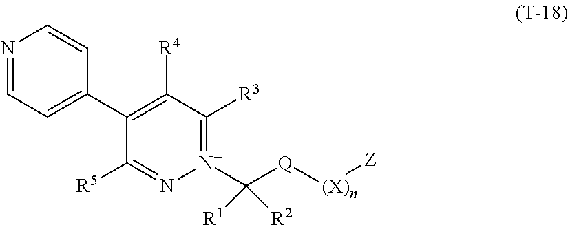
N1=CC=C(C2=C([R4])C([R3])=[N+](C([Q][(X)n][Z])([R2])[R1])N=C2[R5])C=C1
